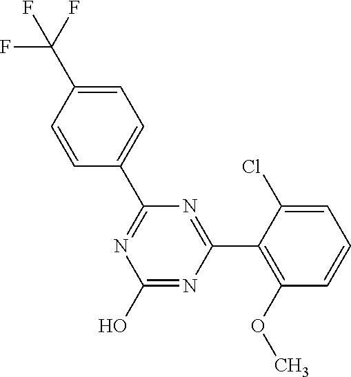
N1=C(C2=CC=C(C(F)(F)F)C=C2)N=C(C2=C(OC)C=CC=C2Cl)N=C1O
